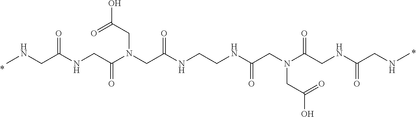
N(CC(NCC(N(CC(NCCNC(=O)CN(CC(=O)O)C(CNC(=O)CNC)=O)=O)CC(=O)O)=O)=O)C
